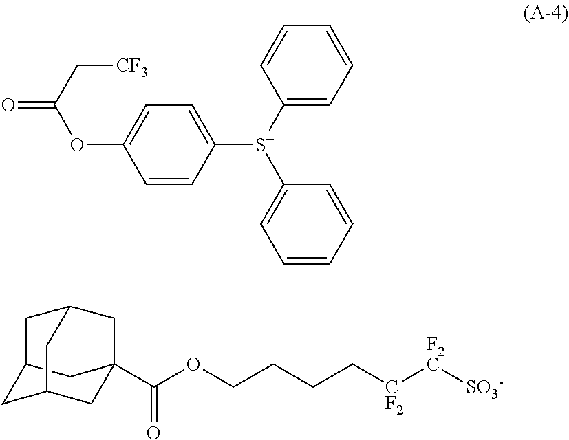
C1=CC([S+](C2=CC=CC=C2)C2=CC=CC=C2)=CC=C1OC(=O)C[CF3].C12CC3CC(C(OCCCC[CF2][F2C][SO3-])=O)(C1)CC(C2)C3
